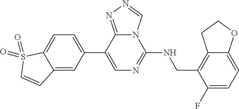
C12=CC(C3=CN=C(NCC4=C5C(=CC=C4F)OCC5)N4C3=NN=C4)=CC=C1S(=O)(=O)C=C2
